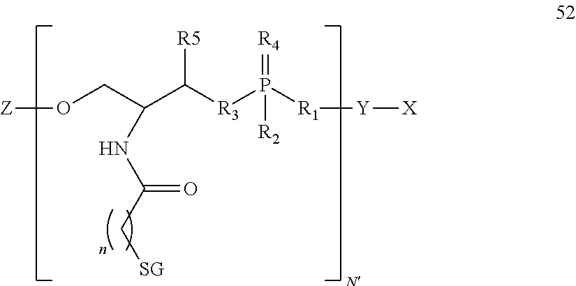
O(CC(C([R3]P([R1][Y][X])(=[R4])[R2])[R5])NC(C[SG])=O)[Z]
